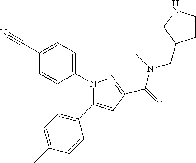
N1(C2=CC=C(C#N)C=C2)C(C2=CC=C(C)C=C2)=CC(C(=O)N(C)CC2CCNC2)=N1
